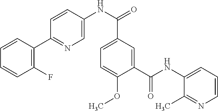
C1=CC(C2=NC=C(NC(=O)C3=CC=C(OC)C(C(NC4=CC=CN=C4C)=O)=C3)C=C2)=C(F)C=C1
